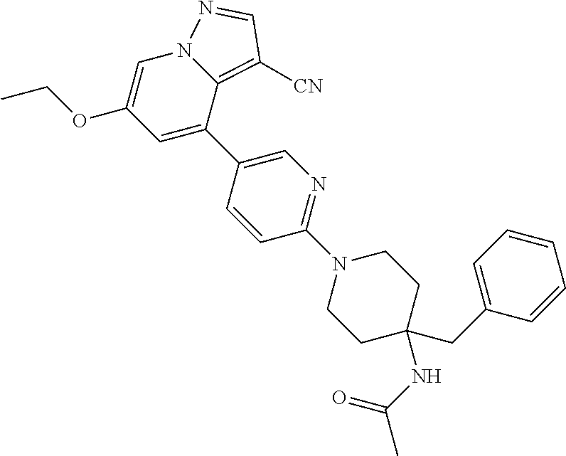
C12=C([CN])C=NN1C=C(OCC)C=C2C1=CN=C(N2CCC(CC3=CC=CC=C3)(NC(=O)C)CC2)C=C1
